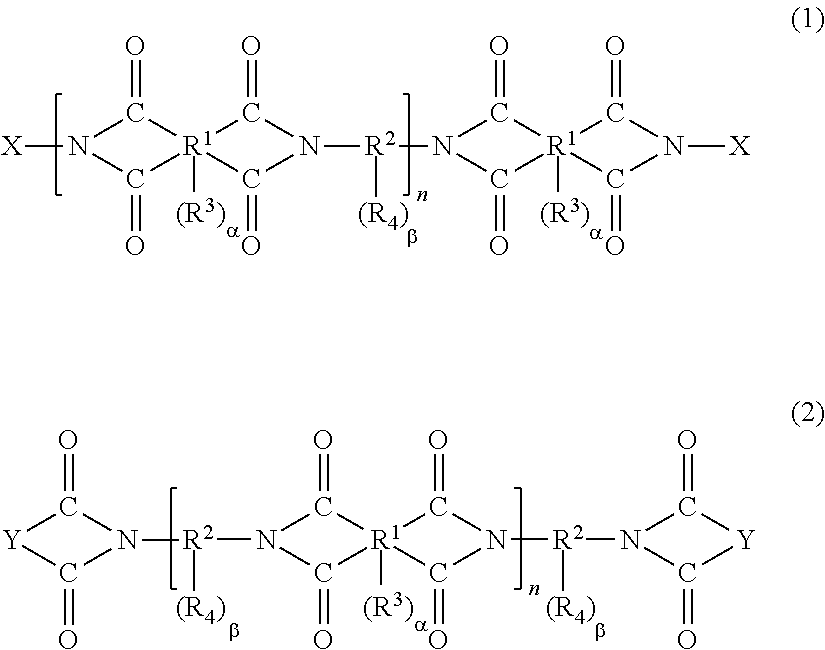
[X]N1C(=O)[R1]2([(R3)])(C1=O)C(=O)N([R2]([(R4)])N1C(=O)[R1]3([(R3)])(C1=O)C(=O)N([X])C3=O)C2=O.[R2](N1C(=O)[R1]2([(R3)])(C1=O)C(=O)N([R2]([(R4)])N1C(=O)[Y]C1=O)C2=O)([(R4)])N1C(=O)[Y]C1=O
